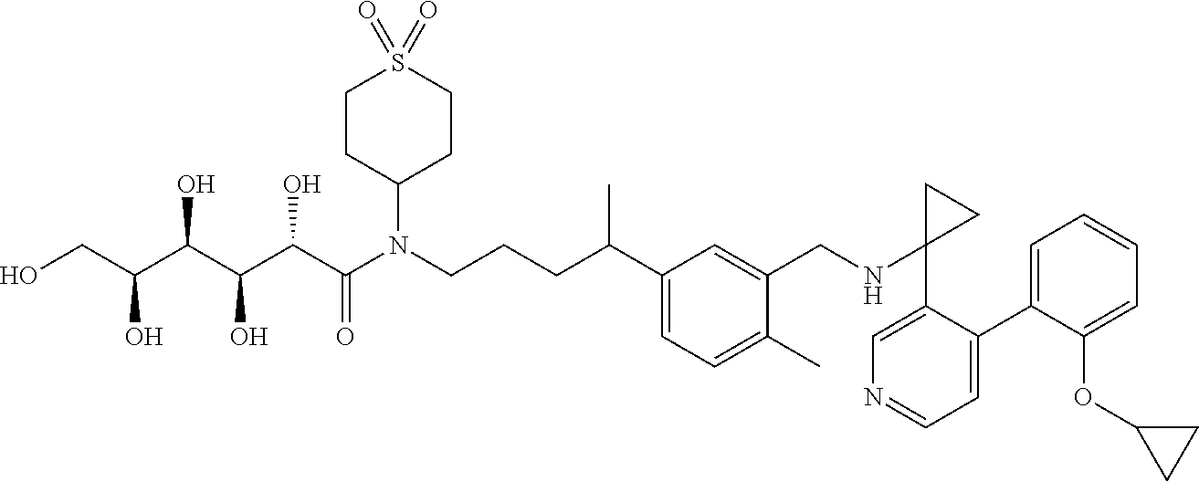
C1(C2=CC=NC=C2C2(NCC3=CC(C(CCCN(C(C(C(C(C(CO)O)O)O)O)=O)C4CCS(=O)(=O)CC4)C)=CC=C3C)CC2)=CC=CC=C1OC1CC1
